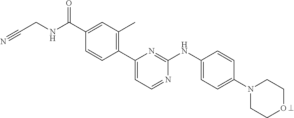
C1(C2=CC=NC(NC3=CC=C(N4CCOCC4)C=C3)=N2)=C(C)C=C(C(NCC#N)=O)C=C1
